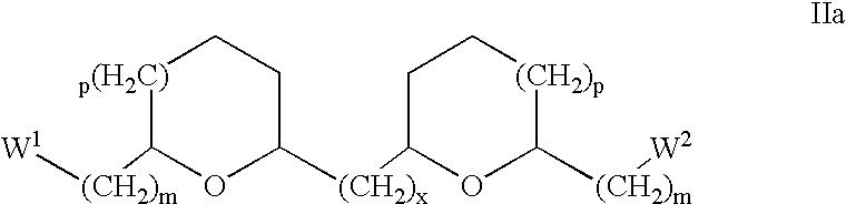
[(CH2)m](C1OC([(CH2)x]C2OC([(CH2)m][W2])[(CH2)p]CC2)CC[p(H2C)]1)[W1]
